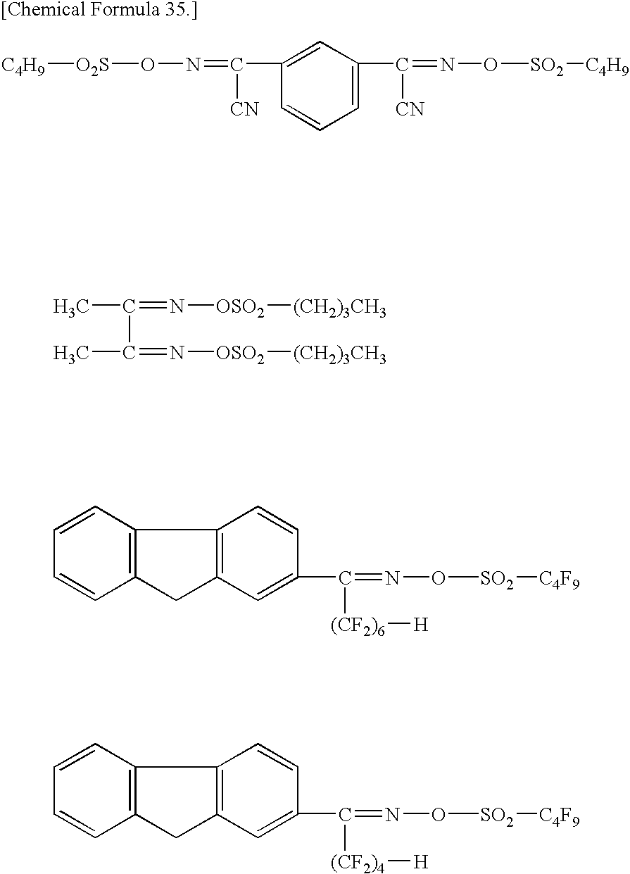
C1=C(C([CN])=NO[SO2][C4H9])C=C(C(=NO[O2S][C4H9])[CN])C=C1.CC(C(C)=N[OSO2][(CH2)3CH3])=N[OSO2][(CH2)3CH3].C12=C(C=CC=C1)C1=C(C2)C=C(C([(CF2)6][H])=NO[SO2][C4F9])C=C1.C12=C(C=CC=C1)C1=C(C2)C=C(C([(CF2)4][H])=NO[SO2][C4F9])C=C1
